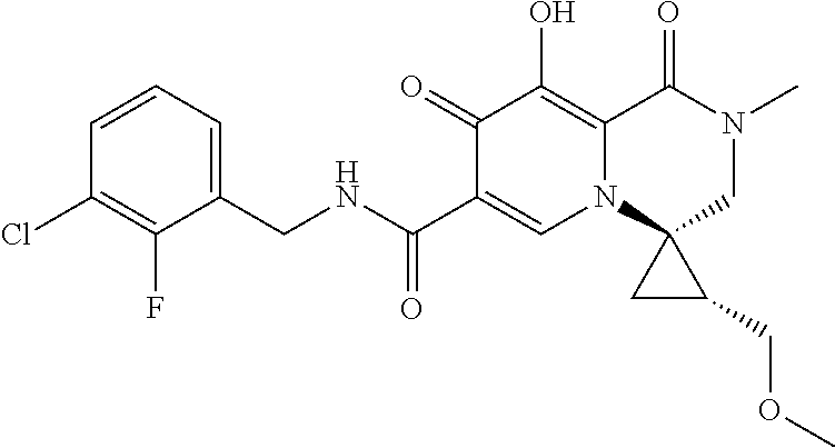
C1(F)=C(Cl)C=CC=C1CNC(C1=CN2C3(CN(C)C(=O)C2=C(O)C1=O)CC3COC)=O
